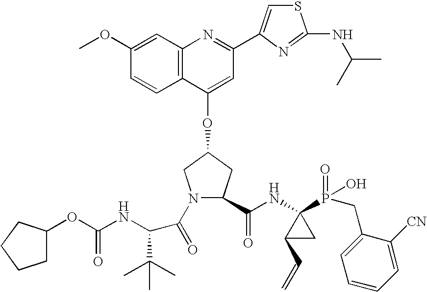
C12=C(C(OC3CN(C(=O)C(C(C)(C)C)NC(OC4CCCC4)=O)C(C(NC4(P(=O)(O)CC5=CC=CC=C5[CN])C(C=C)C4)=O)C3)=CC(C3=CSC(NC(C)C)=N3)=N1)C=CC(OC)=C2
